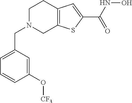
N1(CC2=CC=CC(O[CF3])=C2)CC2=C(CC1)C=C(C(NO)=O)S2
